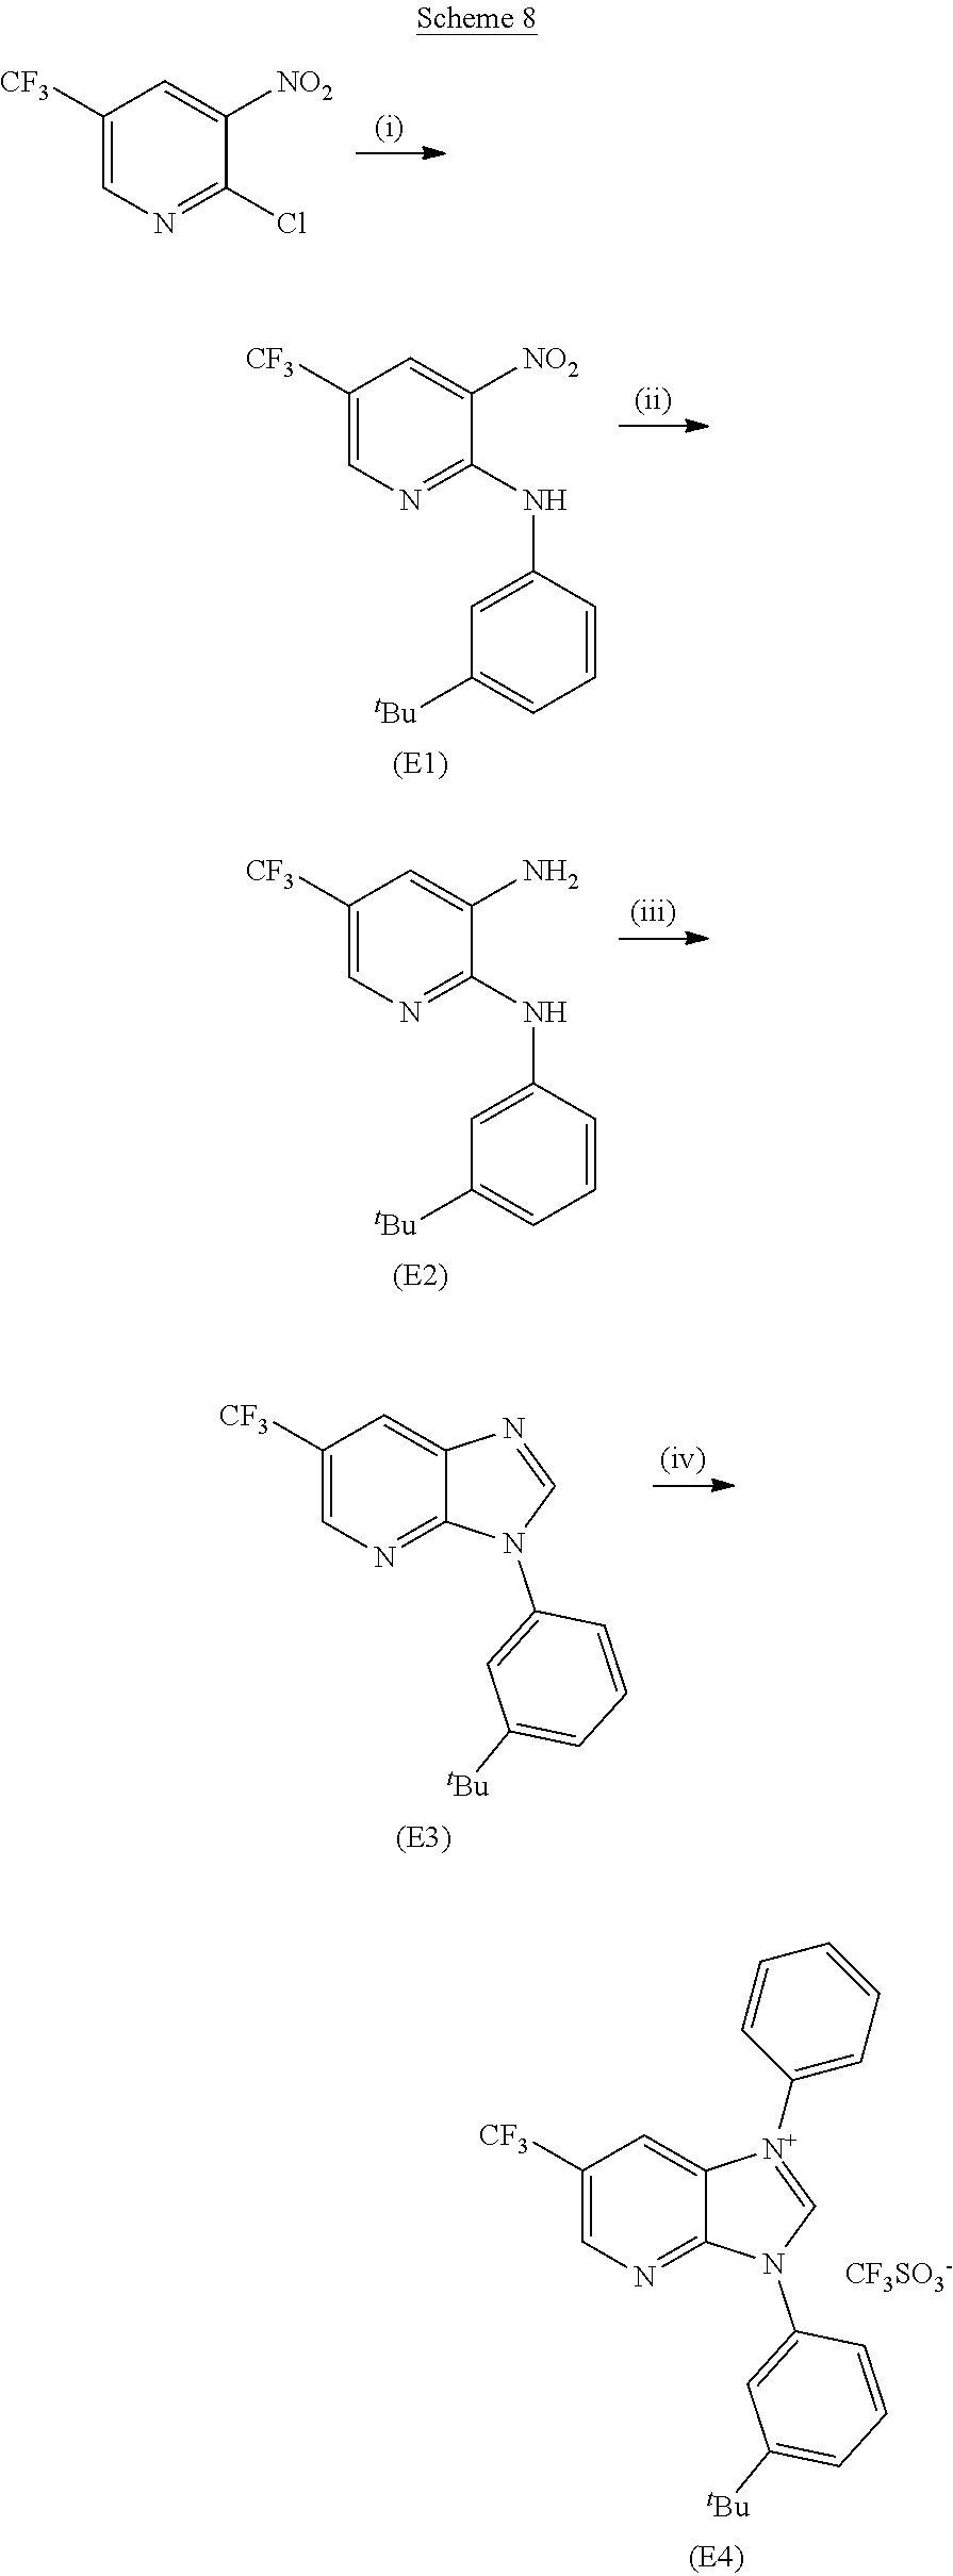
C1([CF3])=CN=C2C(=C1)[N+](C1=CC=CC=C1)=CN2C1=CC([tBu])=CC=C1.[CF3SO3-].C1([CF3])=CN=C(Cl)C([NO2])=C1.C1([CF3])=CN=C(NC2=CC([tBu])=CC=C2)C([NO2])=C1.C1([CF3])=CN=C(NC2=CC([tBu])=CC=C2)C(N)=C1.C1([CF3])=CN=C2C(=C1)N=CN2C1=CC([tBu])=CC=C1
